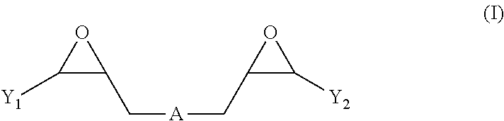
C([A]CC1OC1[Y2])C1C([Y1])O1
